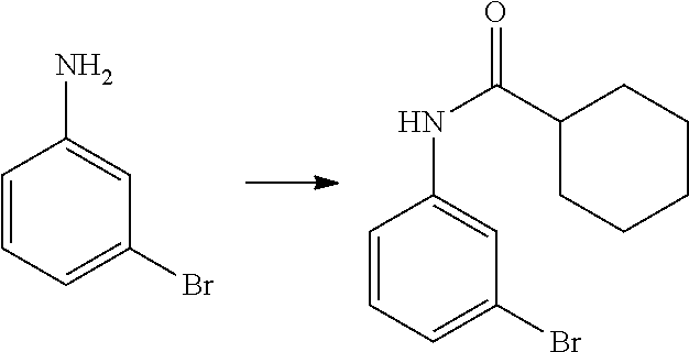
C1=CC=C(Br)C=C1N.C1=CC=C(Br)C=C1NC(C1CCCCC1)=O
